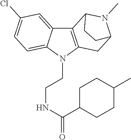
C12=CC(Cl)=CC=C1N(CCNC(=O)C1CCC(C)CC1)C1=C2C2N(C)C(C1)CC2
